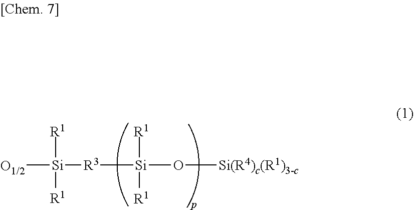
[O1/2][Si]([R3][Si](O[Si(R4)c(R1)3-c])([R1])[R1])([R1])[R1]
